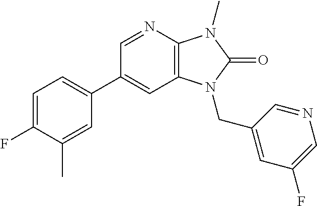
C1(C2=CC=C(F)C(C)=C2)=CC2=C(N=C1)N(C)C(=O)N2CC1=CC(F)=CN=C1
